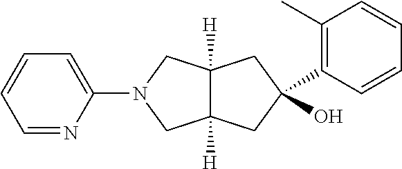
C1(C2(O)CC3([H])C([H])(CN(C4=CC=CC=N4)C3)C2)=C(C)C=CC=C1
